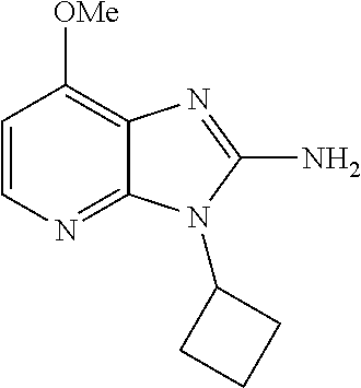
C1=CN=C2C(=C1[OMe])N=C(N)N2C1CCC1
